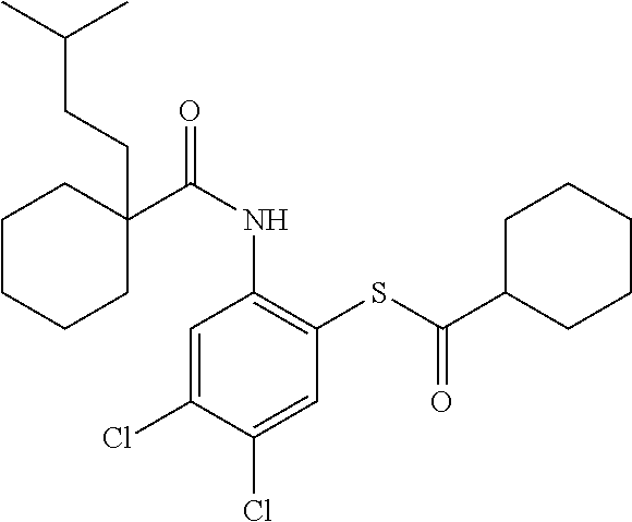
C1=C(Cl)C(Cl)=CC(SC(C2CCCCC2)=O)=C1NC(=O)C1(CCC(C)C)CCCCC1
